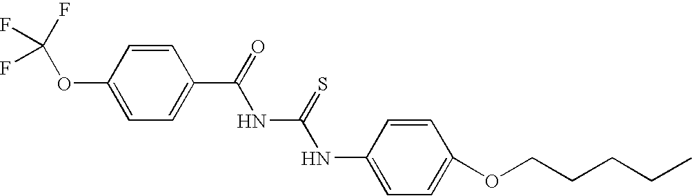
C1(OC(F)(F)F)=CC=C(C(NC(NC2=CC=C(OCCCCC)C=C2)=S)=O)C=C1
